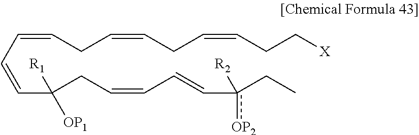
C(C=CC([R1])(CC=CC=Cc(CC)([R2])[OP2])[OP1])=CCC=CCC=CCC[X]
